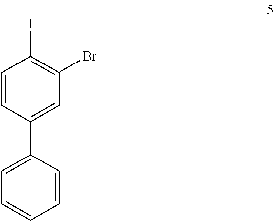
C1=CC=CC(C2=CC(Br)=C(I)C=C2)=C1
